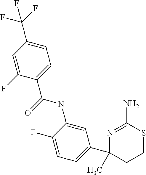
N1=C(N)SCCC1(C1=CC=C(F)C(NC(=O)C2=CC=C(C(F)(F)F)C=C2F)=C1)C
